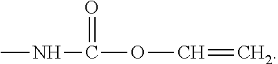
CNC(OC=C)=O
